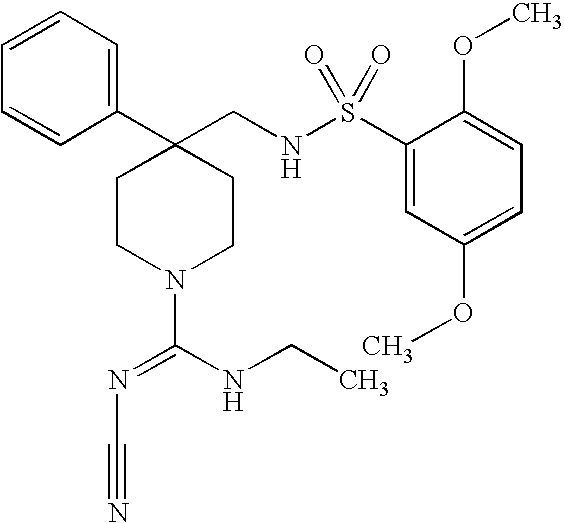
C1(C2(CNS(C3=CC(OC)=CC=C3OC)(=O)=O)CCN(C(NCC)=NC#N)CC2)=CC=CC=C1
